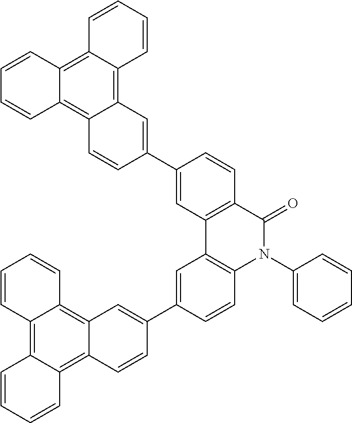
C12=C3C(=C4C(=C1C=CC=C2)C=C(C1=CC2=C(C=C1)C(=O)N(C1=CC=CC=C1)C1=C2C=C(C2=CC5=C6C(=C7C(=C5C=C2)C=CC=C7)C=CC=C6)C=C1)C=C4)C=CC=C3
